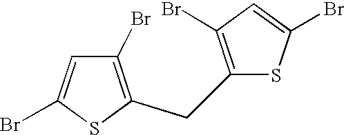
C1(Br)=C(CC2=C(Br)C=C(Br)S2)SC(Br)=C1
